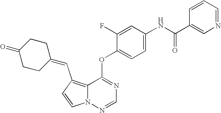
C1=CN2C(=C1C=C1CCC(=O)CC1)C(OC1=CC=C(NC(C3=CN=CC=C3)=O)C=C1F)=NC=N2
